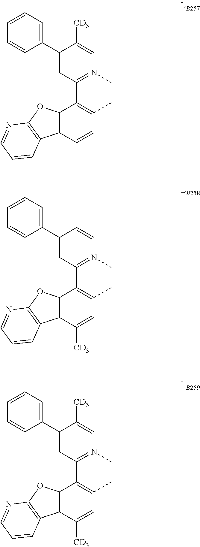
C12=C(C=CC(C)=C1C1=N(C)C=C([CD3])C(C3=CC=CC=C3)=C1)C1=C(O2)N=CC=C1.C12=C(C([CD3])=CC(C)=C1C1=N(C)C=CC(C3=CC=CC=C3)=C1)C1=C(O2)N=CC=C1.C12=C(C([CD3])=CC(C)=C1C1=N(C)C=C([CD3])C(C3=CC=CC=C3)=C1)C1=C(O2)N=CC=C1
